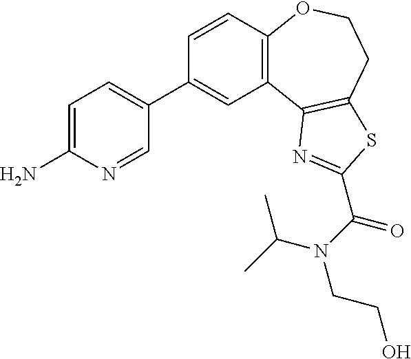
C1=CC2=C(C=C1C1=CC=C(N)N=C1)C1=C(CCO2)SC(C(N(C(C)C)CCO)=O)=N1
